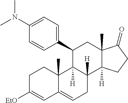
CN(C1=CC=C(C2C3([H])C([H])(C4([H])C(C)(C(=O)CC4)C2)CC=C2C3(C)CCC([EtO])=C2)C=C1)C
